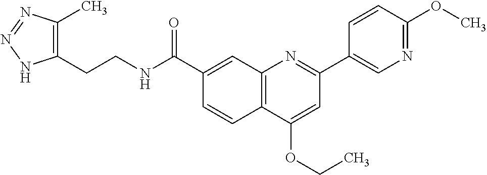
C1(C(NCCC2=C(C)N=NN2)=O)=CC2=C(C=C1)C(OCC)=CC(C1=CN=C(OC)C=C1)=N2
